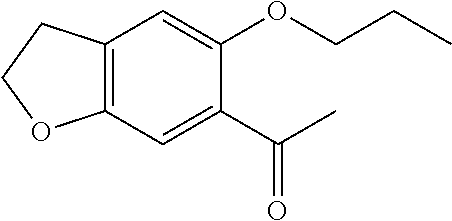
C12=C(C=C(C(C)=O)C(OCCC)=C1)OCC2
